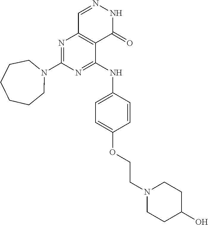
N1=C(N2CCCCCC2)N=C(NC2=CC=C(OCCN3CCC(O)CC3)C=C2)C2=C1C=NNC2=O
